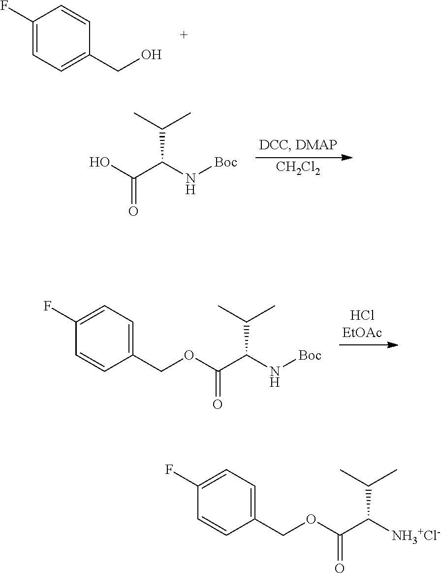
C1(F)=CC=C(CO)C=C1.[CH2Cl2].C(C(N[Boc])C(O)=O)(C)C.C1(F)=CC=C(COC(C(N[Boc])C(C)C)=O)C=C1.C1(F)=CC=C(COC(C([NH3+Cl-])C(C)C)=O)C=C1
